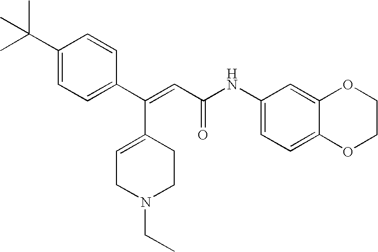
C(=CC(=O)NC1=CC=C2C(=C1)OCCO2)(C1=CC=C(C(C)(C)C)C=C1)C1=CCN(CC)CC1
